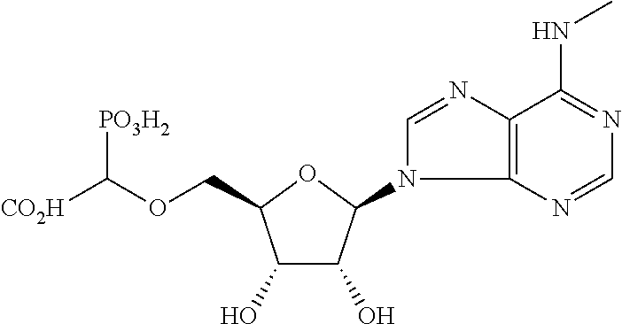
C1(O)C(O)C(N2C=NC3=C2N=CN=C3NC)OC1COC([CO2H])[PO3H2]
